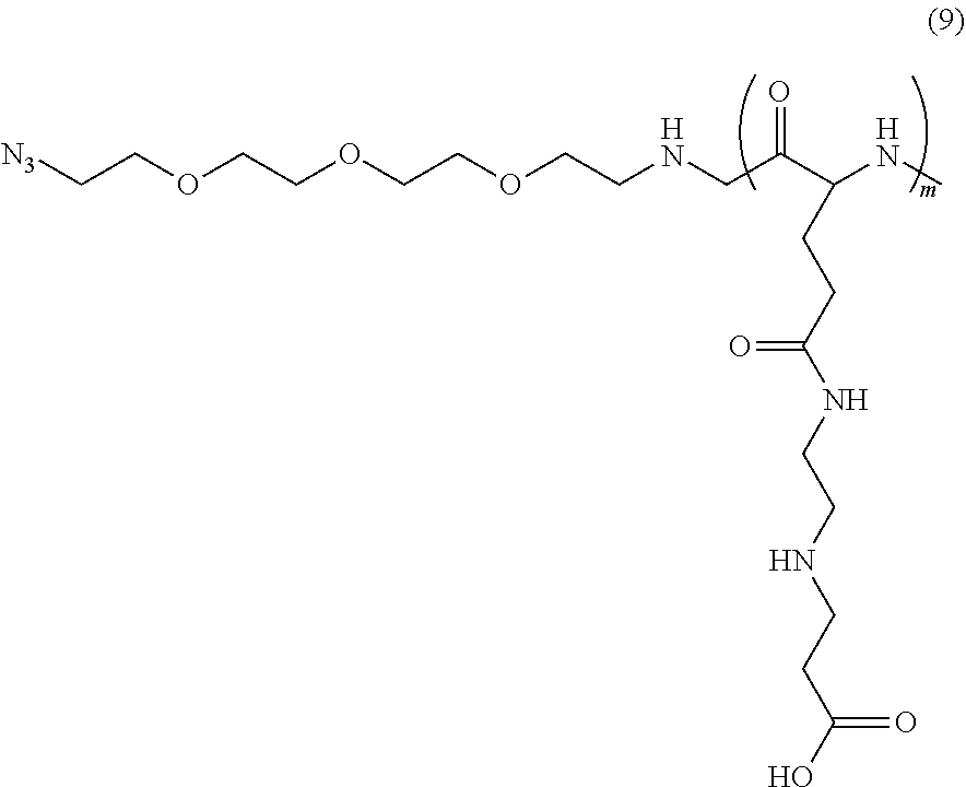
C(C(C(NC)CCC(NCCNCCC(O)=O)=O)=O)NCCOCCOCCOCC[N3]
